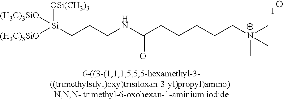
[(H3C)3SiO][Si](CCCNC(CCCCC[N+](C)(C)C)=O)([OSi(CH3)3])[(H3C)3SiO].[I-]
